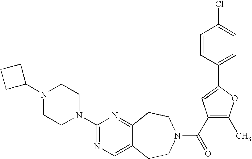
C1C(N2CCN(C3=NC=C4C(=N3)CCN(C(=O)C3=C(C)OC(C5=CC=C(Cl)C=C5)=C3)CC4)CC2)CC1
